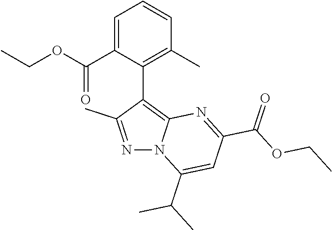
N1=C(C)C(C2=C(C)C=CC=C2C(OCC)=O)=C2N1C(C(C)C)=CC(C(OCC)=O)=N2
